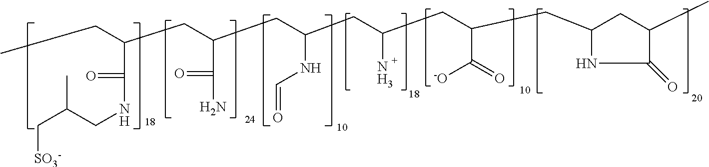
C(C(CC(CC(CC(CC1CC(C)C(=O)N1)C(=O)[-O])N)NC=O)C(N)=O)C(CC)C(NCC(C[SO3-])C)=O
